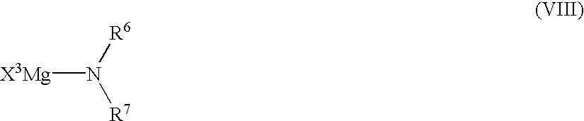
[X3Mg]N([R6])[R7]
